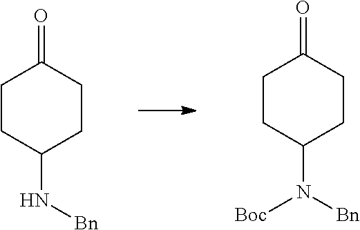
C1CC(N[Bn])CCC1=O.C1CC(N([Bn])[Boc])CCC1=O
